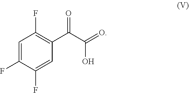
C1=C(F)C(F)=CC(C(C(=O)O)=O)=C1F
